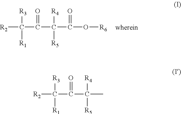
[R2]C(C(C(C(O[R6])=O)([R4])[R5])=O)([R3])[R1].[R2]C(C(C(C)([R4])[R5])=O)([R3])[R1]
